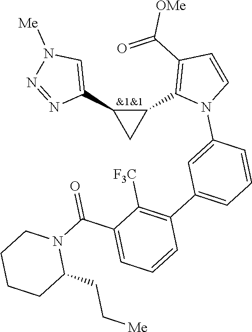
C1(C2=C(C(=O)[OMe])C=CN2C2=CC(C3=C([F3C])C(C(N4CCCCC4CC[Me])=O)=CC=C3)=CC=C2)C(C2=CN([Me])N=N2)C1
